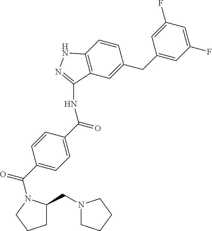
C1(F)=CC(CC2=CC3=C(C=C2)NN=C3NC(C2=CC=C(C(=O)N3C(CN4CCCC4)CCC3)C=C2)=O)=CC(F)=C1
